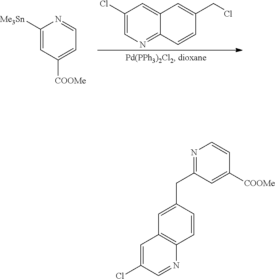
C1([Me3Sn])=CC([COOMe])=CC=N1.C1(Cl)=CN=C2C(=C1)C=C(CCl)C=C2.N1=C(CC2=CC3=C(C=C2)N=CC(Cl)=C3)C=C([COOMe])C=C1
